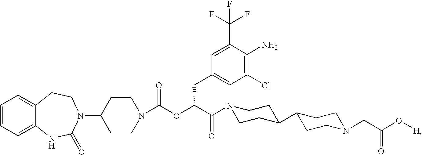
C1=CC=C2C(=C1)CCN(C1CCN(C(OC(C(=O)N3CCC(C4CCN(CC(O[H])=O)CC4)CC3)CC3=CC(Cl)=C(N)C(C(F)(F)F)=C3)=O)CC1)C(=O)N2
